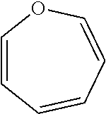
C1=CC=CC=CO1
